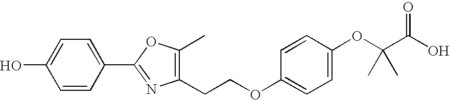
C1=CC(C2=NC(CCOC3=CC=C(OC(C(O)=O)(C)C)C=C3)=C(C)O2)=CC=C1O
